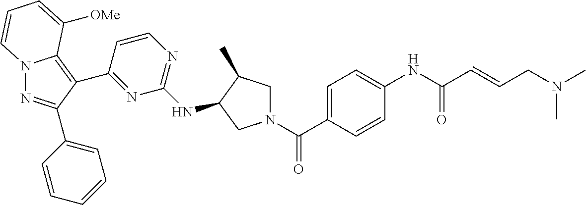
N12N=C(C3=CC=CC=C3)C(C3=NC(NC4C(C)CN(C(=O)C5=CC=C(NC(=O)C=CCN(C)C)C=C5)C4)=NC=C3)=C1C([OMe])=CC=C2
